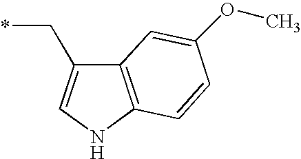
C12=C(NC=C1C*)C=CC(OC)=C2
